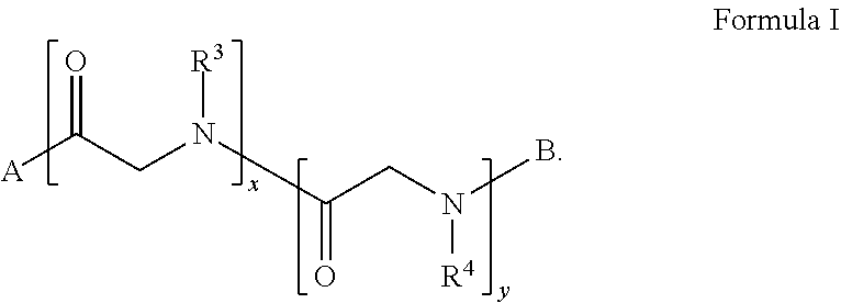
[A]C(CN(C(CN(B)[R4])=O)[R3])=O
